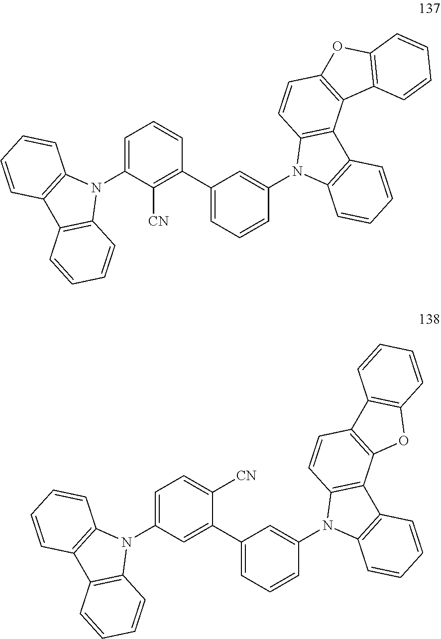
C1=C(N2C3=C(C4=C2C=CC=C4)C=CC=C3)C([CN])=C(C2=CC=CC(N3C4=C(C5=C3C=CC3=C5C5=C(O3)C=CC=C5)C=CC=C4)=C2)C=C1.C1=C(N2C3=C(C4=C2C=CC=C4)C=CC=C3)C=C(C2=CC=CC(N3C4=C(C5=C3C=CC3=C5OC5=C3C=CC=C5)C=CC=C4)=C2)C([CN])=C1
